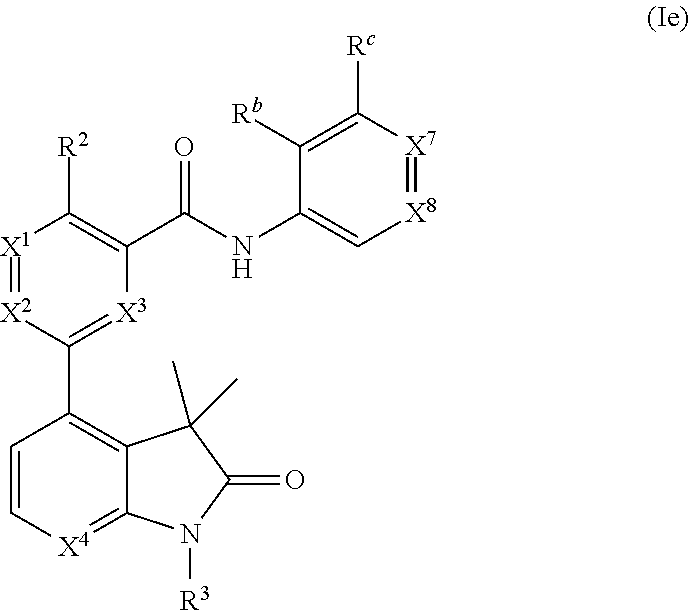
[X1]1=[X2]C(C2=C3C(=[X4]C=C2)N([R3])C(=O)C3(C)C)=[X3]C(C(NC2=C[X8]=[X7]C([Rc])=C2[Rb])=O)=C1[R2]
